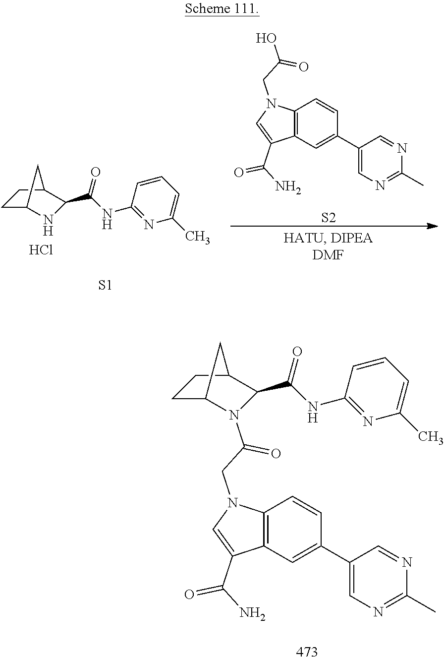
C1C2CC(C(C(NC3=NC(C)=CC=C3)=O)N2C(CN2C3=C(C=C(C4=CN=C(C)N=C4)C=C3)C(C(N)=O)=C2)=O)C1.C1C2NC(C(NC3=NC(C)=CC=C3)=O)C(C1)C2.Cl.[S1].C1(C2=CC3=C(C=C2)N(CC(O)=O)C=C3C(N)=O)=CN=C(C)N=C1.[S2]
